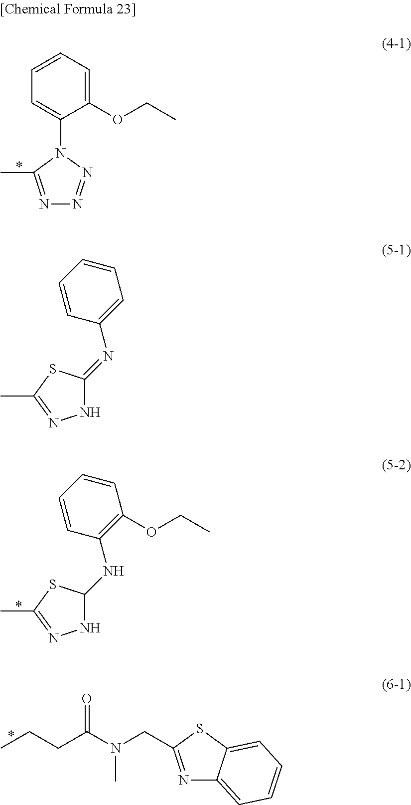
C1=C(N2N=NN=C2C)C(OCC)=CC=C1.C1=CC(NC2NN=C(C)S2)=C(OCC)C=C1.CCCC(N(CC1=NC2=CC=CC=C2S1)C)=O.C1=CC(N=C2NN=C(C)S2)=CC=C1
